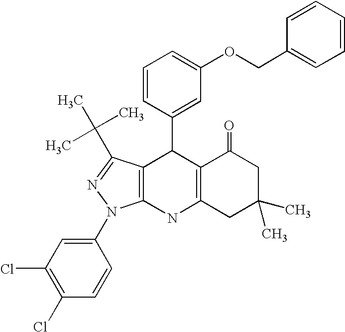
C12=C(NC3=C(C1C1=CC(OCC4=CC=CC=C4)=CC=C1)C(C(C)(C)C)=NN3C1=CC(Cl)=C(Cl)C=C1)CC(C)(C)CC2=O
